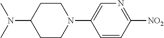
C1=CC([NO2])=NC=C1N1CCC(N(C)C)CC1
